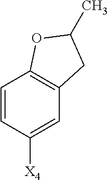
C1=CC([X4])=CC2=C1OC(C)C2
